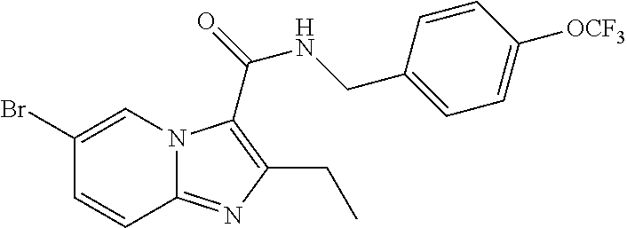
C1(Br)=CN2C(=NC(CC)=C2C(NCC2=CC=C([OCF3])C=C2)=O)C=C1
